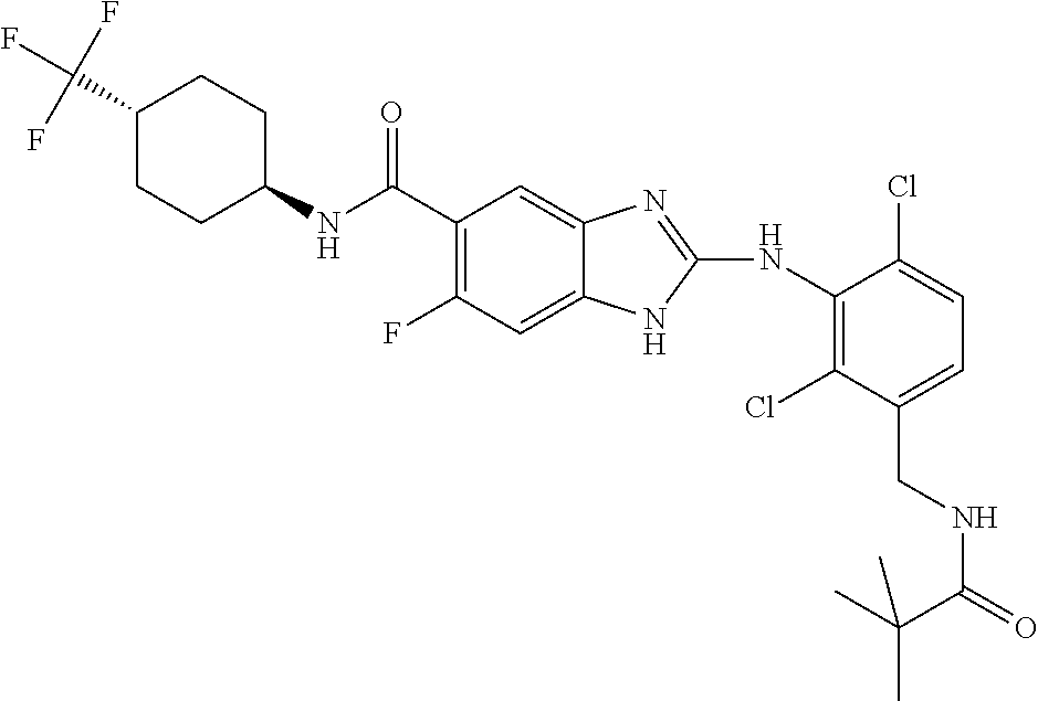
C1(C(F)(F)F)CCC(NC(C2=C(F)C=C3C(=C2)N=C(NC2=C(Cl)C(CNC(=O)C(C)(C)C)=CC=C2Cl)N3)=O)CC1
